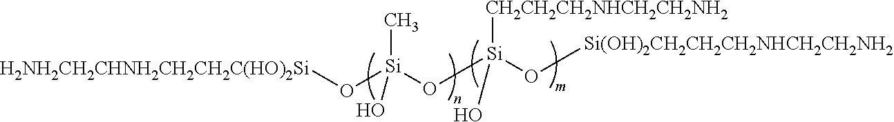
[H2NH2CH2CHNH2CH2CH2C(HO)2Si]O[Si](O[Si](O[Si(OH)2CH2CH2CH2NHCH2CH2NH2])(O)[CH2CH2CH2NHCH2CH2NH2])(C)O
